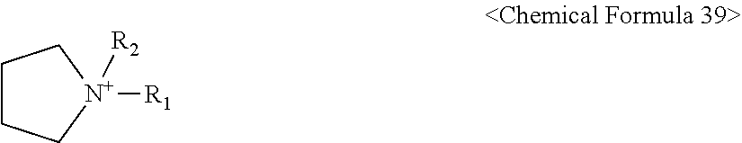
C1CC[N+]([R1])([R2])C1
